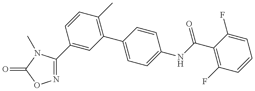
N1=C(C2=CC(C3=CC=C(NC(=O)C4=C(F)C=CC=C4F)C=C3)=C(C)C=C2)N(C)C(=O)O1
